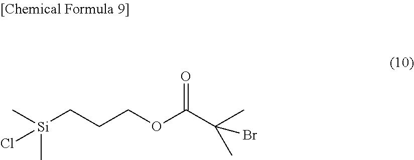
C[Si](CCCOC(C(C)(C)Br)=O)(C)Cl
